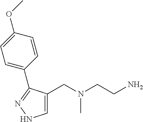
C1=C(CN(CCN)C)C(C2=CC=C(OC)C=C2)=NN1
